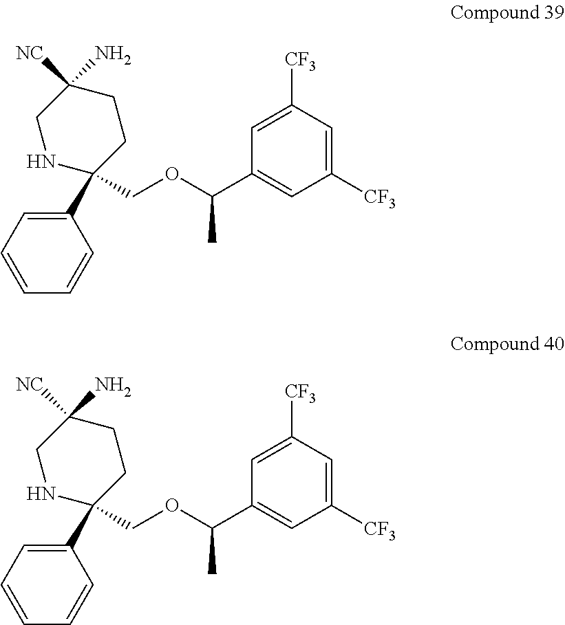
C1([CF3])=CC(C(OCC2(C3=CC=CC=C3)CCC(N)([NC])CN2)C)=CC([CF3])=C1.C1([CF3])=CC(C(OCC2(C3=CC=CC=C3)CCC(N)([NC])CN2)C)=CC([CF3])=C1
